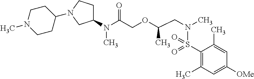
C1(N(C(COC(CN(C)S(C2=C(C)C=C([OMe])C=C2C)(=O)=O)C)=O)C)CCN(C2CCN(C)CC2)C1
